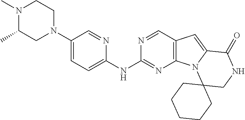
N1(C)C(C)CN(C2=CC=C(NC3=NC4=C(C=N3)C=C3N4C4(CNC3=O)CCCCC4)N=C2)CC1
